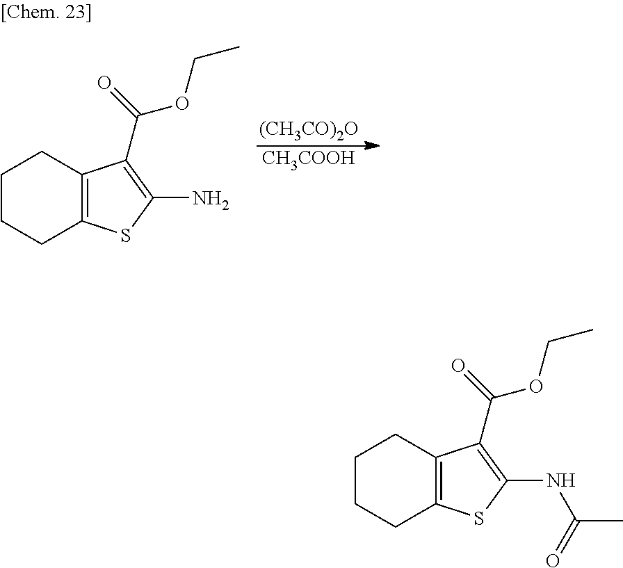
[(CH3CO)2O].[CH3COOH].C1CCC2=C(C1)C(C(=O)OCC)=C(N)S2.C1CCC2=C(C1)C(C(=O)OCC)=C(NC(C)=O)S2
